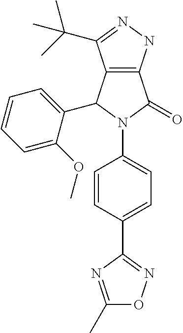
C12=C(NN=C1C(C)(C)C)C(=O)N(C1=CC=C(C3=NOC(C)=N3)C=C1)C2C1=CC=CC=C1OC
